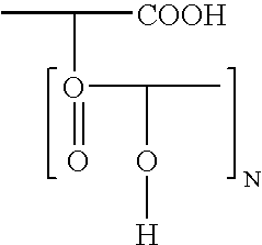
CC(O(=O)C(O[H])C)[COOH]
